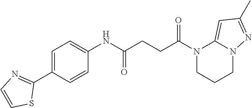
N1(C(CCC(NC2=CC=C(C3=NC=CS3)C=C2)=O)=O)CCCN2C1=CC(C)=N2
